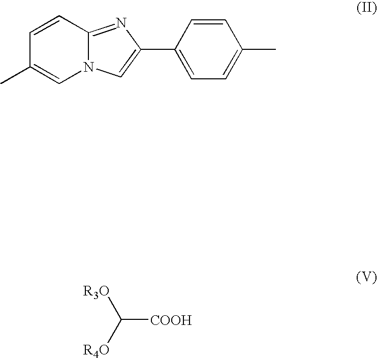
C12=NC(C3=CC=C(C)C=C3)=CN1C=C(C)C=C2.C([COOH])([R4O])[R3O]
